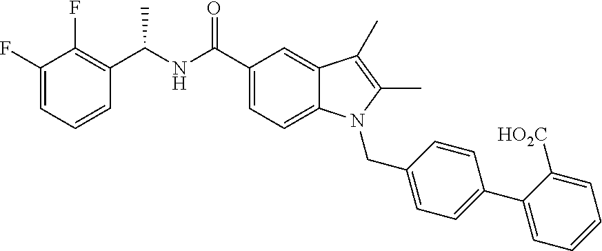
C1(F)=CC=CC(C(NC(C2=CC=C3C(=C2)C(C)=C(C)N3CC2=CC=C(C3=CC=CC=C3[HO2C])C=C2)=O)C)=C1F
